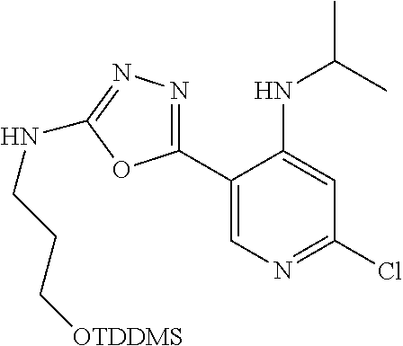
C1(C2=CN=C(Cl)C=C2NC(C)C)=NN=C(NCCC[OTDDMS])O1
